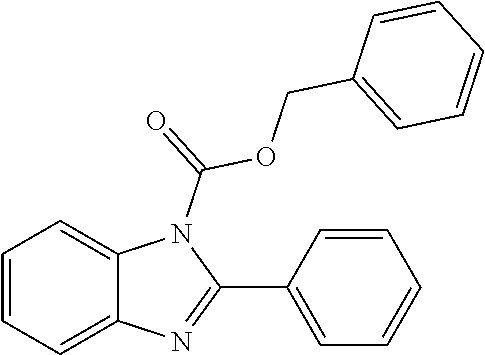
C1=CC=C2C(=C1)N(C(=O)OCC1=CC=CC=C1)C(C1=CC=CC=C1)=N2
